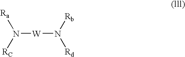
[W](N([Ra])[RC])N([Rb])[Rd]
